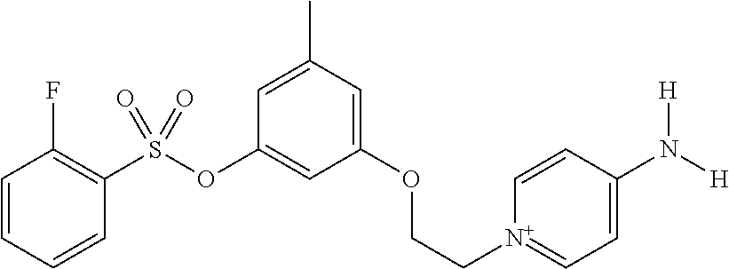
C1=CC=CC(S(OC2=CC(OCC[N+]3=CC=C(N([H])[H])C=C3)=CC(C)=C2)(=O)=O)=C1F
